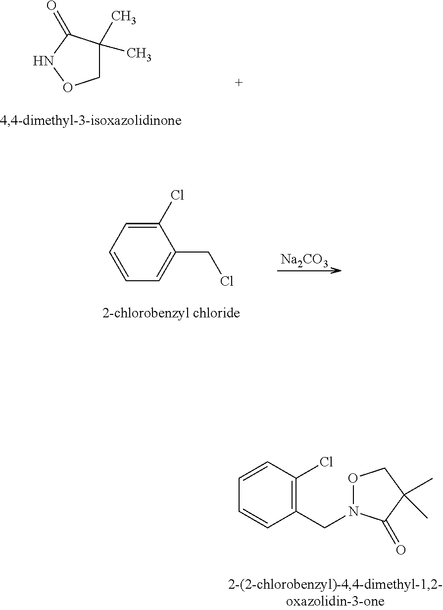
C1C(C)(C)C(=O)NO1.C1=CC=C(Cl)C(CCl)=C1.[Na2CO3].C1=CC(Cl)=C(CN2OCC(C)(C)C2=O)C=C1
